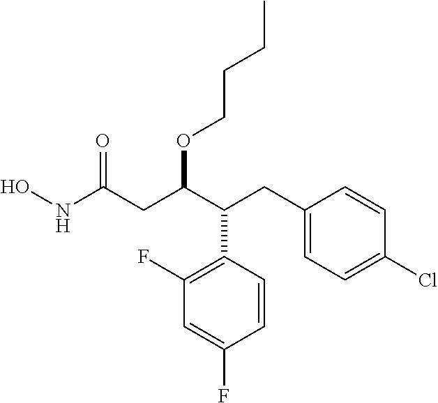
C1=CC(C(C(CC(NO)=O)OCCCC)CC2=CC=C(Cl)C=C2)=C(F)C=C1F
